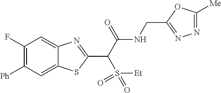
C1([Ph])=C(F)C=C2C(=C1)SC(C(C(NCC1=NN=C([Me])O1)=O)S(=O)([Et])=O)=N2
